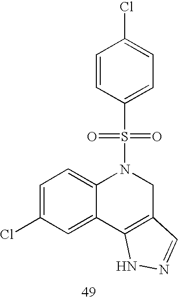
C1=C(Cl)C=C2C(=C1)N(S(=O)(=O)C1=CC=C(Cl)C=C1)CC1=C2NN=C1
